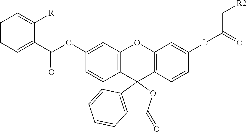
C1(OC(C2=CC=CC=C2[R])=O)=CC2=C(C=C1)C1(C3=C(O2)C=C([L]C(C[R2])=O)C=C3)C2=C(C(=O)O1)C=CC=C2
